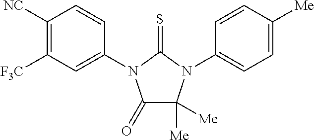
C1(=O)C([Me])([Me])N(C2=CC=C([Me])C=C2)C(=S)N1C1=CC([F3C])=C([NC])C=C1
